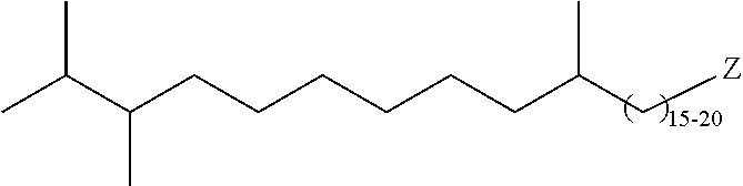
C(CCCCCCC(C[Z])C)(C(C)C)C
